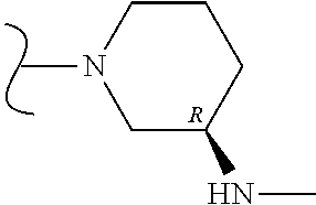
CN1CC(NC)CCC1.[R]
